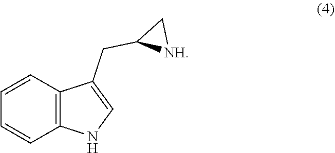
C1=CC2=C(NC=C2CC2[NH]C2)C=C1
